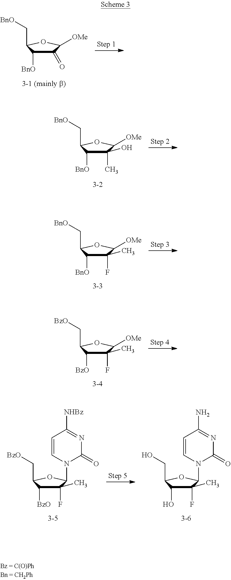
C1(=O)C([BnO])C(C[BnO])OC1[OMe].C1(C)(O)C([BnO])C(C[BnO])OC1[OMe].C1(F)(C)C([BnO])C(C[BnO])OC1[OMe].C1(F)(C)C([BzO])C(C[BzO])OC1[OMe].C1(F)(C)C(O)C(CO)OC1N1C(=O)N=C(N)C=C1.C1(F)(C)C([BzO])C(C[BzO])OC1N1C(=O)N=C([NHBz])C=C1
